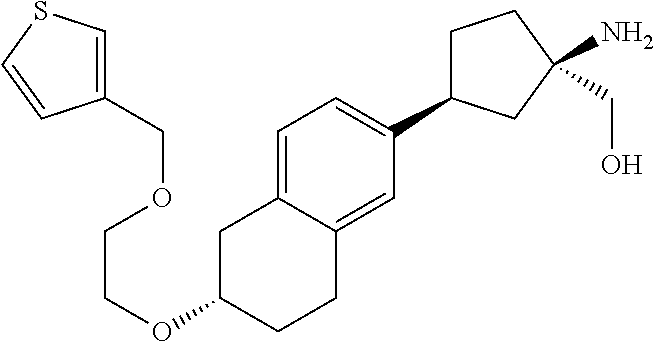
O(C1CCC2=CC(C3CCC(N)(CO)C3)=CC=C2C1)CCOCC1=CSC=C1
